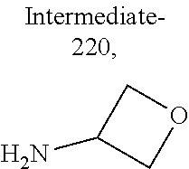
NC1COC1
